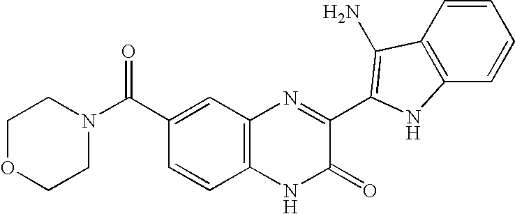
C1=CC(C(N2CCOCC2)=O)=CC2=C1NC(=O)C(C1=C(N)C3=C(C=CC=C3)N1)=N2
